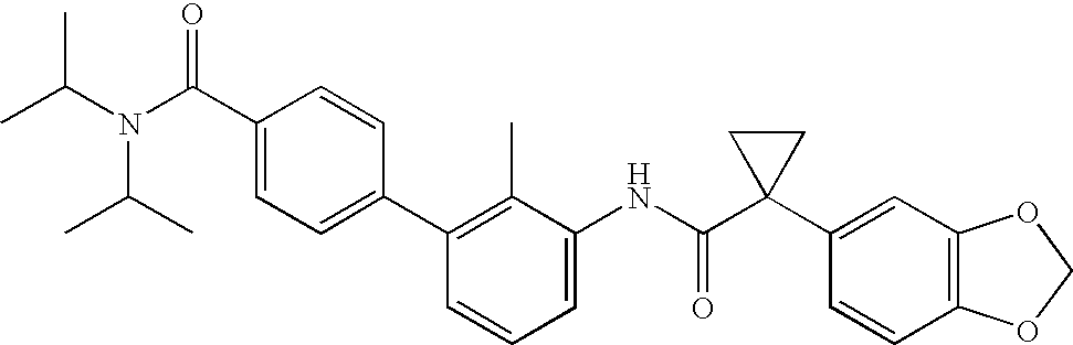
C1(C2=C(C)C(NC(C3(C4=CC5=C(C=C4)OCO5)CC3)=O)=CC=C2)=CC=C(C(N(C(C)C)C(C)C)=O)C=C1
